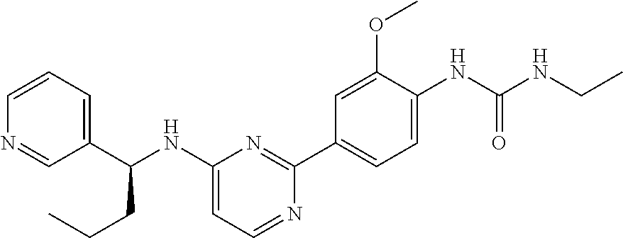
C1=CC=C(C(NC2=CC=NC(C3=CC=C(NC(=O)NCC)C(OC)=C3)=N2)CCC)C=N1
